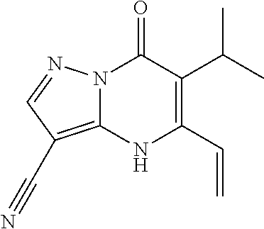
N12C(=C(C#N)C=N1)NC(C=C)=C(C(C)C)C2=O
